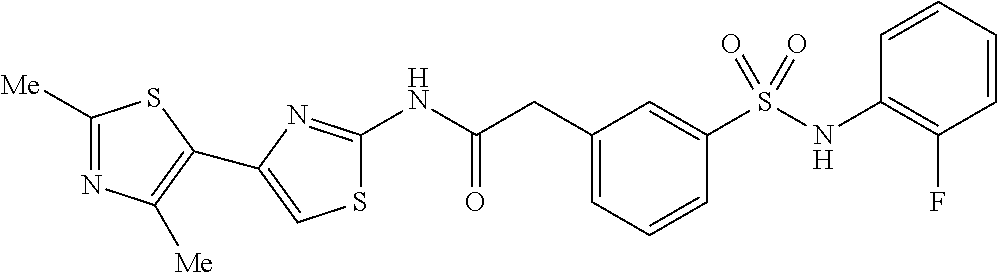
C1([Me])=NC([Me])=C(C2=CSC(NC(CC3=CC=CC(S(NC4=C(F)C=CC=C4)(=O)=O)=C3)=O)=N2)S1
